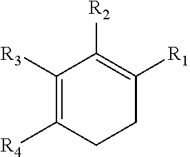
C1([R3])=C([R4])CCC([R1])=C1[R2]
